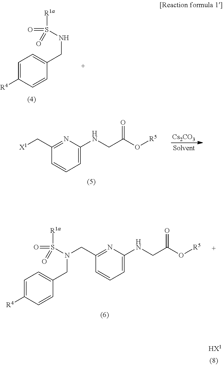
[HX1].O=S([R1a])(=O)NCC1=CC=C([R4])C=C1.[Cs2CO3].[X1]CC1=NC(NCC(O[R5])=O)=CC=C1.N(CC1=NC(NCC(O[R5])=O)=CC=C1)(CC1=CC=C([R4])C=C1)S(=O)(=O)[R1a]
